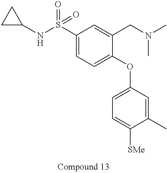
C1(S(NC2CC2)(=O)=O)=CC=C(OC2=CC=C([SMe])C(C)=C2)C(CN(C)C)=C1
